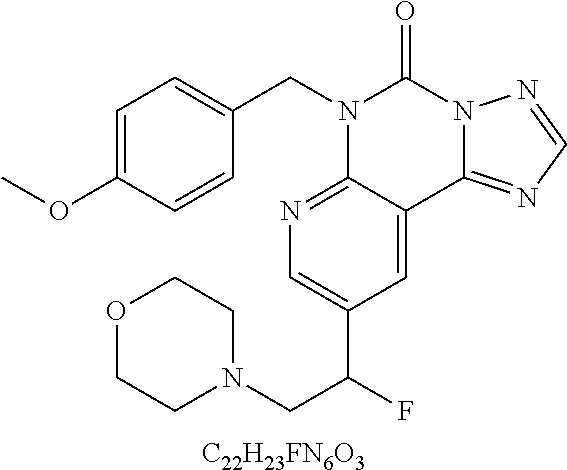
[C22H23FN6O3].C1=C(OC)C=CC(CN2C3=NC=C(C(CN4CCOCC4)F)C=C3C3=NC=NN3C2=O)=C1
